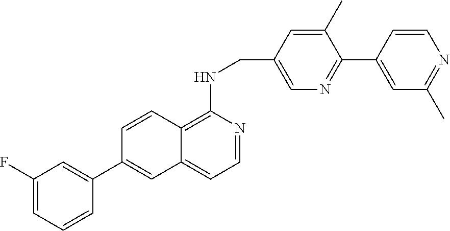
C1(F)=CC=CC(C2=CC3=CC=NC(NCC4=CN=C(C5=CC(C)=NC=C5)C(C)=C4)=C3C=C2)=C1
